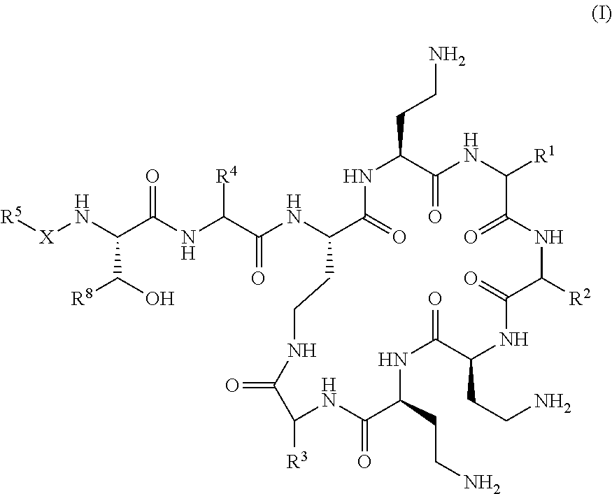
[X](NC(C(NC(C(NC1C(=O)NC(CCN)C(=O)NC([R1])C(=O)NC([R2])C(=O)NC(CCN)C(=O)NC(CCN)C(=O)NC([R3])C(=O)NCC1)=O)[R4])=O)C(O)[R8])[R5]
